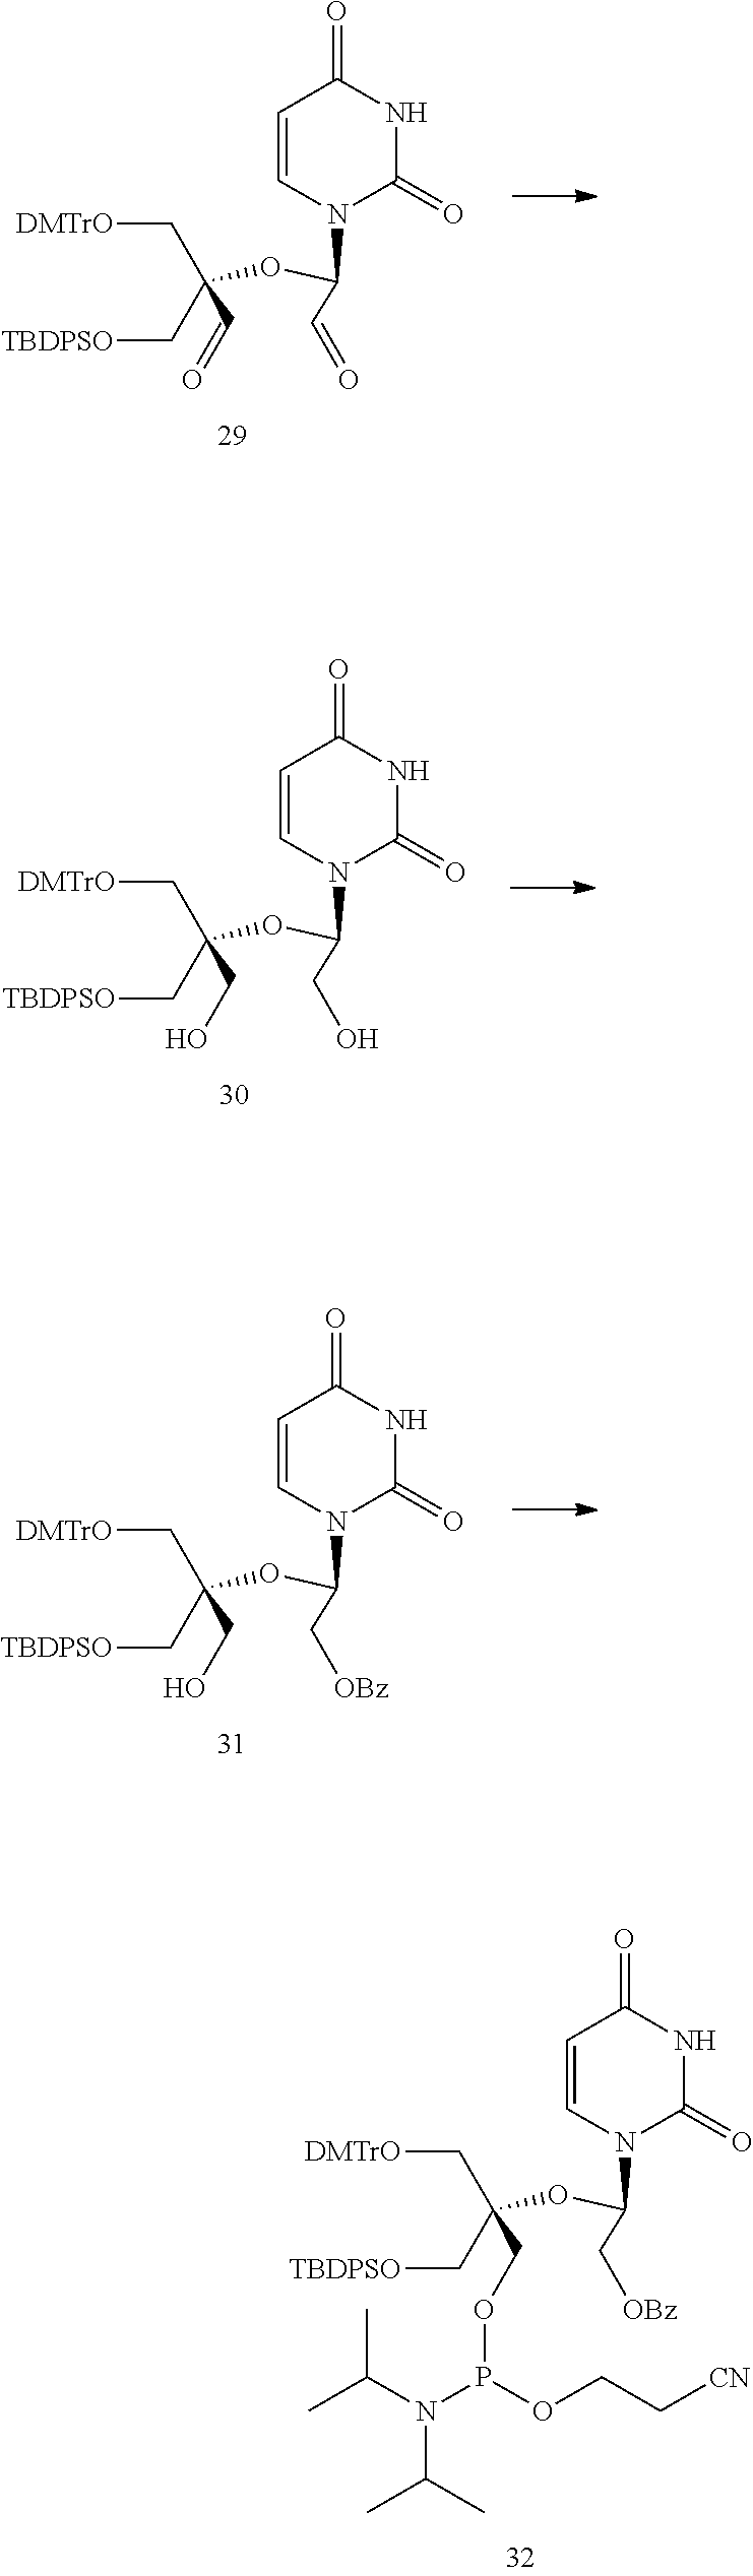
C([DMTrO])C(C[TBDPSO])(C=O)OC(N1C(=O)NC(=O)C=C1)C=O.C([DMTrO])C(C[TBDPSO])(CO)OC(N1C(=O)NC(=O)C=C1)CO.C([DMTrO])C(C[TBDPSO])(CO)OC(N1C(=O)NC(=O)C=C1)C[OBz].C([DMTrO])C(C[TBDPSO])(COP(N(C(C)C)C(C)C)OCC[CN])OC(N1C(=O)NC(=O)C=C1)C[OBz]
